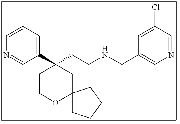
C1(C2(CCNCC3=CN=CC(Cl)=C3)CCOC3(C2)CCCC3)=CC=CN=C1
